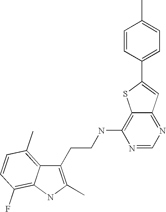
C1(CCNC2=C3C(=NC=N2)C=C(C2=CC=C(C)C=C2)S3)=C(C)NC2=C(F)C=CC(C)=C12
